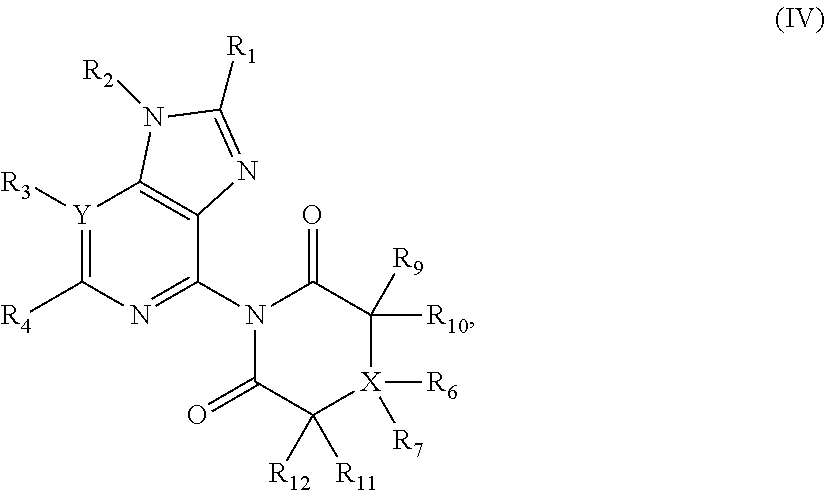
C12=C(C(N3C(=O)C([R12])([R11])[X]([R6])([R7])C([R10])([R9])C3=O)=NC([R4])=[Y]1[R3])N=C([R1])N2[R2]
